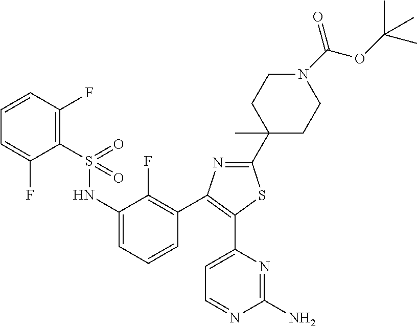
N(C1=CC=CC(C2=C(C3=CC=NC(N)=N3)SC(C3(C)CCN(C(OC(C)(C)C)=O)CC3)=N2)=C1F)S(C1=C(F)C=CC=C1F)(=O)=O
